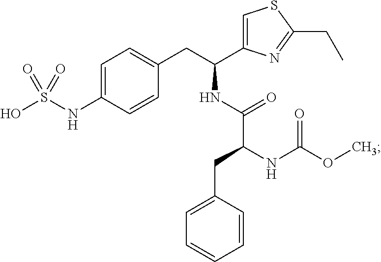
C1=C(NS(O)(=O)=O)C=CC(CC(C2=CSC(CC)=N2)NC(C(CC2=CC=CC=C2)NC(OC)=O)=O)=C1
